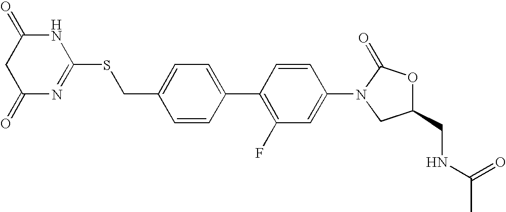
C1(CSC2=NC(=O)CC(=O)N2)=CC=C(C2=C(F)C=C(N3CC(CNC(C)=O)OC3=O)C=C2)C=C1
